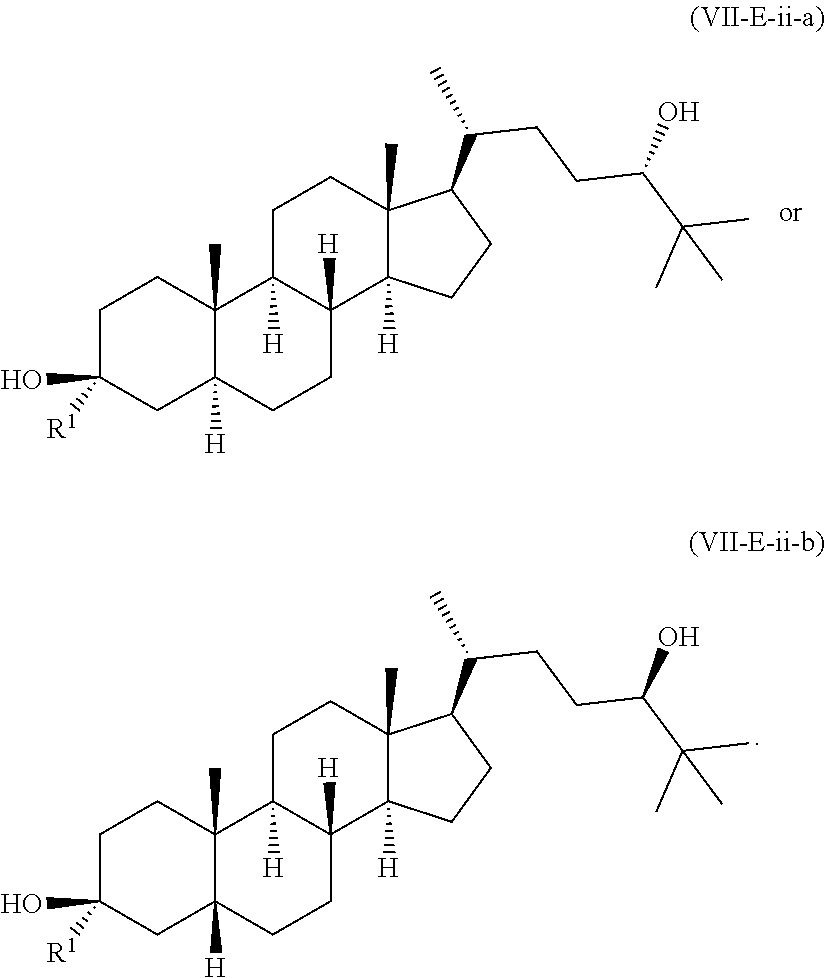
C1(O)([R1])CC2([H])C(C)(CC1)C1([H])CCC3(C)C(C(CCC(O)C(C)(C)C)C)CCC3([H])C1([H])CC2.C1(O)([R1])CC2([H])C(C)(CC1)C1([H])CCC3(C)C(C(CCC(O)C(C)(C)C)C)CCC3([H])C1([H])CC2
